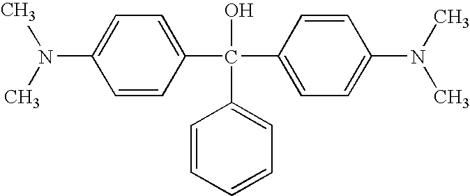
N(C1=CC=C(C(C2=CC=C(N(C)C)C=C2)(C2=CC=CC=C2)O)C=C1)(C)C
